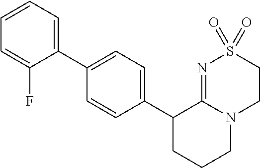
C1(C2CCCN3C2=NS(=O)(=O)CC3)=CC=C(C2=CC=CC=C2F)C=C1
